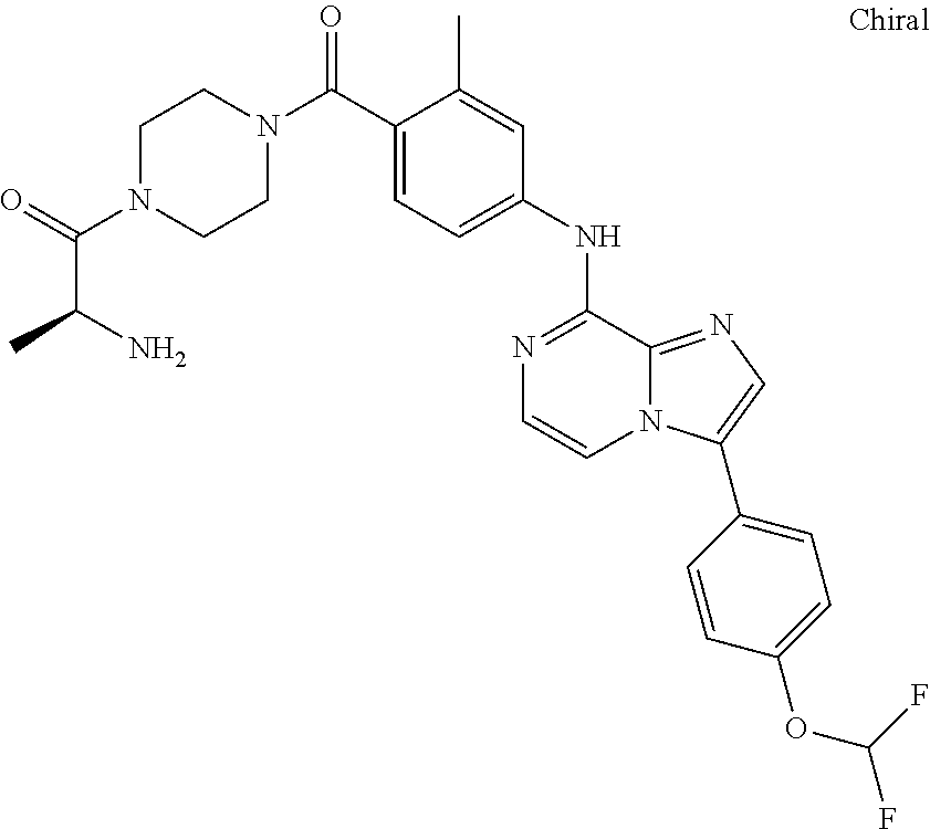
N1=C(NC2=CC=C(C(N3CCN(C(=O)C(C)N)CC3)=O)C(C)=C2)C2=NC=C(C3=CC=C(OC(F)F)C=C3)N2C=C1
